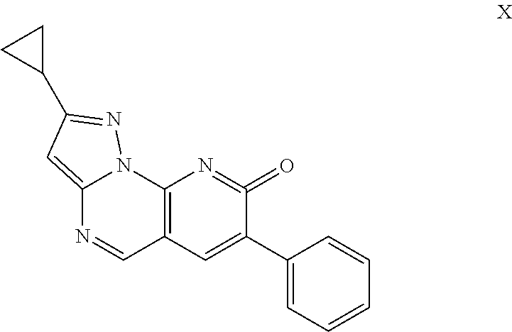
C12=CC(C3CC3)=NN1C1=C(C=N2)C=C(C2=CC=CC=C2)C(=O)=N1
